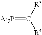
[Ar3P]=C([R3])[R4]
